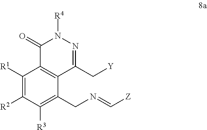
C1(CN=C[Z])=C([R3])C([R2])=C([R1])C2=C1C(C[Y])=NN([R4])C2=O
